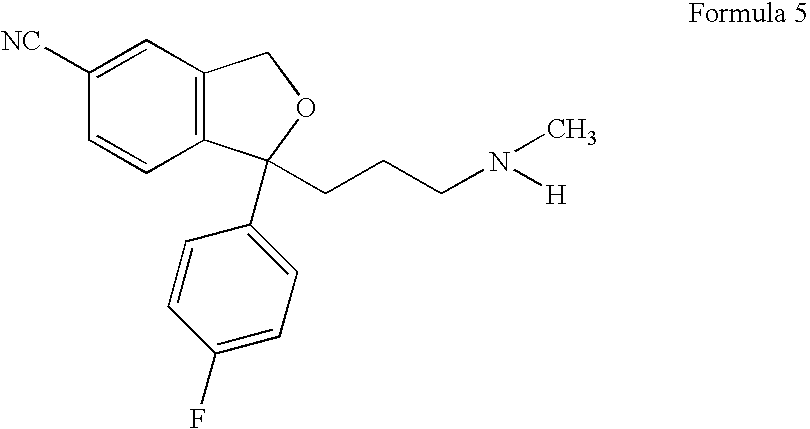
C1=C([NC])C=CC2=C1COC2(C1=CC=C(F)C=C1)CCCN([H])C
